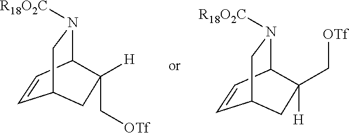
C1=CC2N([R18O2C])CC1CC2([H])C[OTf].C1=CC2N([R18O2C])CC1CC2(C[OTf])[H]
